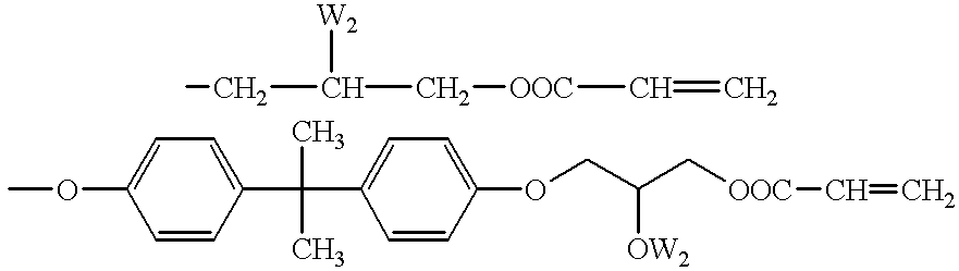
[W2]C(C[OOC]C=C)CC.COC1=CC=C(C(C2=CC=C(OCC(C[OOC]C=C)[OW2])C=C2)(C)C)C=C1
